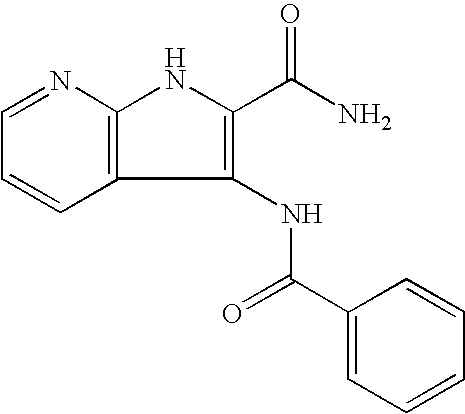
C1=CC=NC2=C1C(NC(C1=CC=CC=C1)=O)=C(C(N)=O)N2
